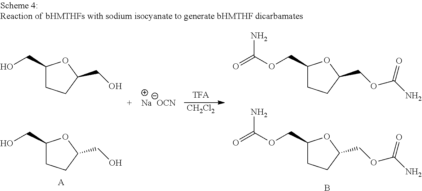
[Na].[OCN].[CH2Cl2].C1(CO)CCC(CO)O1.C1(CO)CCC(CO)O1.[A].C1(COC(N)=O)CCC(COC(=O)N)O1.C1(COC(N)=O)CCC(COC(=O)N)O1.B
